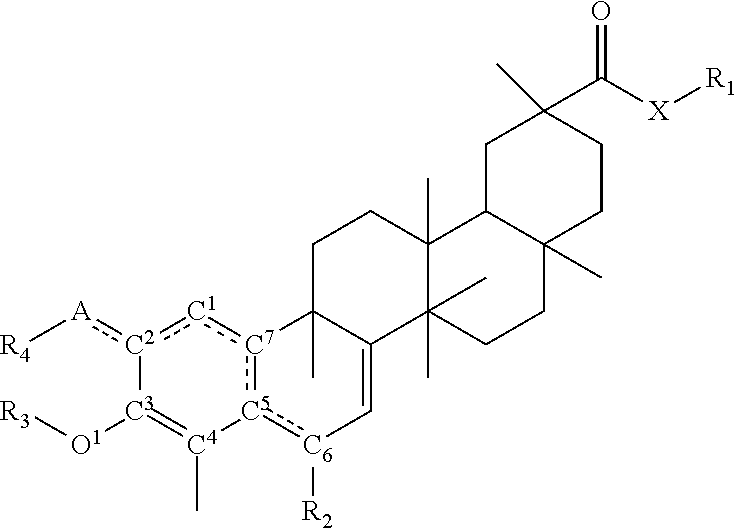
[R4][A]:[C2]1:[C1]:[C7]2:[C5](:[C6]([R2])C=C3C2(C)CCC2(C)C3(C)(C)CCC3(C)C2CC(C)(C([X][R1])=O)CC3)[C4](C)=[C3]1[O1][R3]
